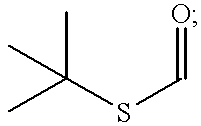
CC(SC=O)(C)C
